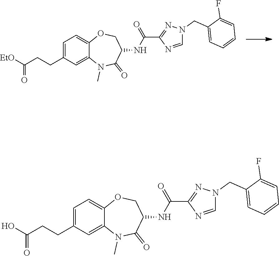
C1(CCC(=O)[EtO])=CC=C2OCC(NC(C3=NN(CC4=CC=CC=C4F)C=N3)=O)C(=O)N(C)C2=C1.C1(CCC(=O)O)=CC=C2OCC(NC(C3=NN(CC4=CC=CC=C4F)C=N3)=O)C(=O)N(C)C2=C1
